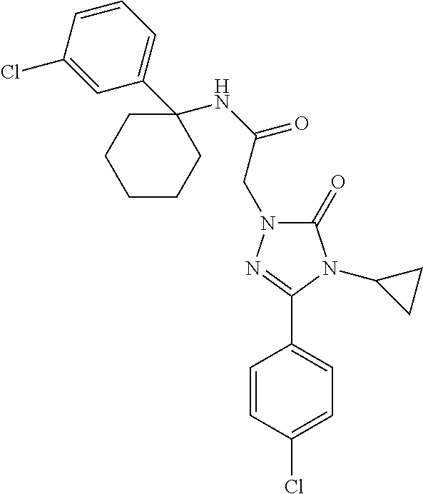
C1=CC(Cl)=CC(C2(NC(=O)CN3C(=O)N(C4CC4)C(C4=CC=C(Cl)C=C4)=N3)CCCCC2)=C1
